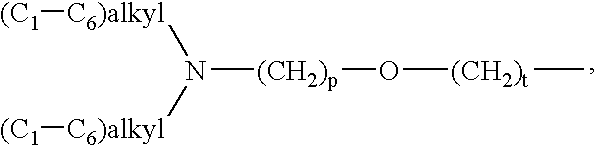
N([(CH2)p]O[(CH2)t]C)([C6)alkyl][(C1])[C6)alkyl][(C1]
